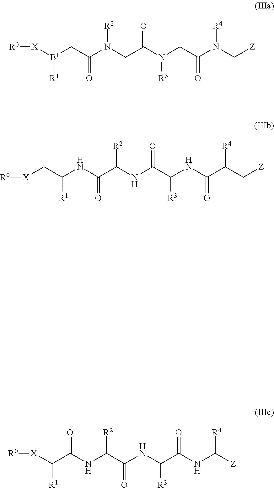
[X]([B1](CC(N(CC(N(CC(N(C[Z])[R4])=O)[R3])=O)[R2])=O)[R1])[R0].C(C(NC(C(NC(C(NC(C(C[Z])[R4])=O)[R3])=O)[R2])=O)[R1])[X][R0].[X](C(C(NC(C(NC(C(NC([Z])[R4])=O)[R3])=O)[R2])=O)[R1])[R0]
